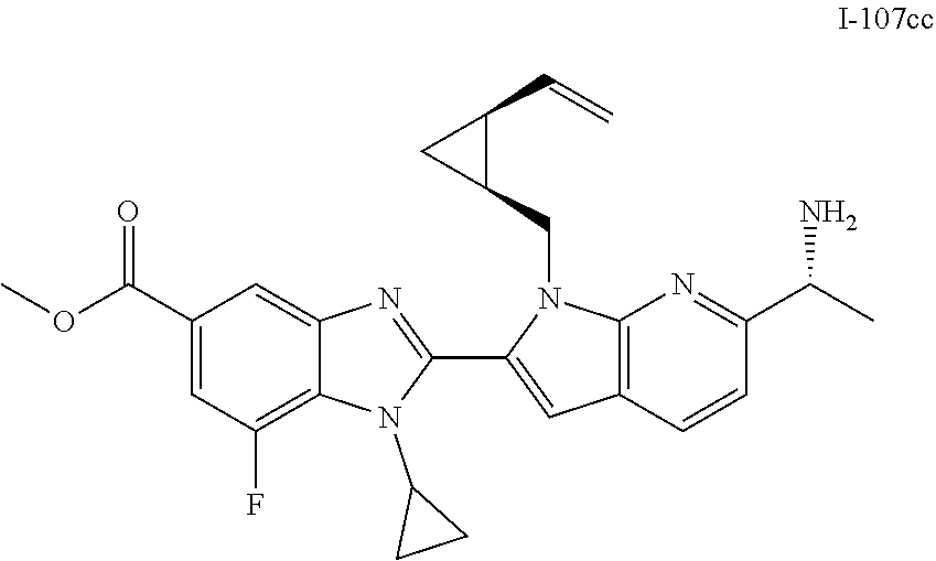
C1(C(OC)=O)=CC(F)=C2C(=C1)N=C(C1=CC3=C(N1CC1C(C=C)C1)N=C(C(C)N)C=C3)N2C1CC1
